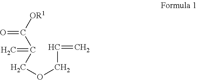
C(COCC(C([OR1])=O)=C)=C
